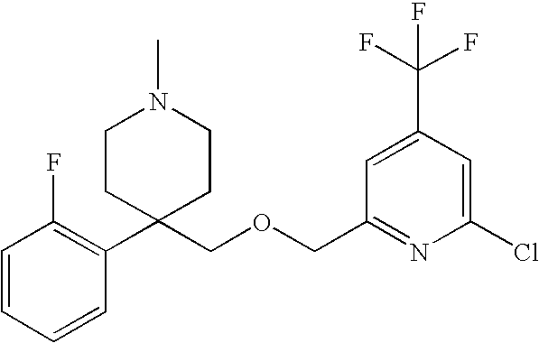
C1=CC=CC(C2(COCC3=NC(Cl)=CC(C(F)(F)F)=C3)CCN(C)CC2)=C1F
